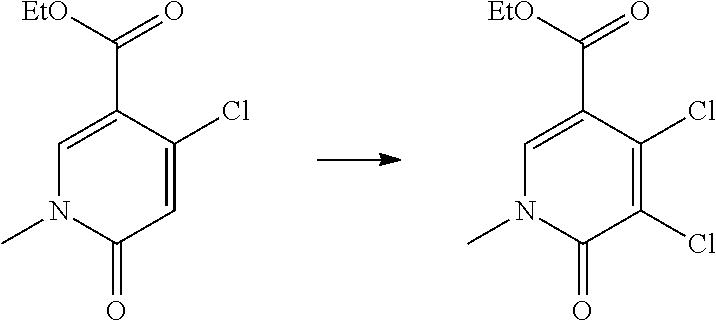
C1(C([EtO])=O)=CN(C)C(=O)C=C1Cl.C1(C([EtO])=O)=CN(C)C(=O)C(Cl)=C1Cl
